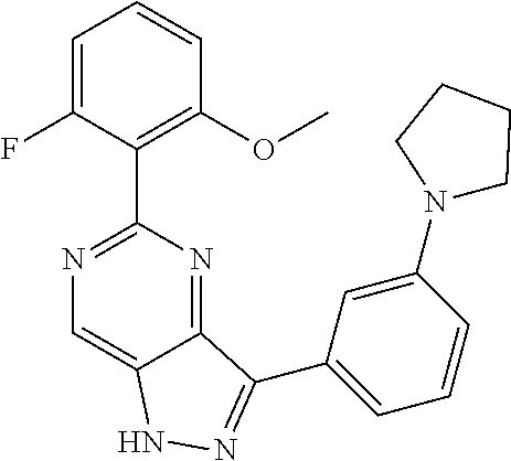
C1=C(F)C(C2=NC=C3C(=N2)C(C2=CC=CC(N4CCCC4)=C2)=NN3)=C(OC)C=C1
